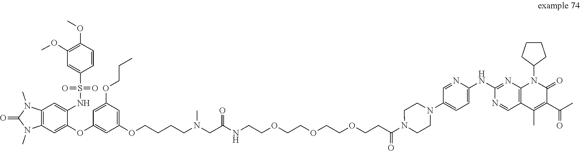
C12=C(C=C(OC3=CC(OCCCCN(CC(NCCOCCOCCOCCC(N4CCN(C5=CC=C(NC6=NC7=C(C=N6)C(C)=C(C(C)=O)C(=O)N7C6CCCC6)N=C5)CC4)=O)=O)C)=CC(OCCC)=C3)C(NS(C3=CC(OC)=C(OC)C=C3)(=O)=O)=C1)N(C)C(=O)N2C
